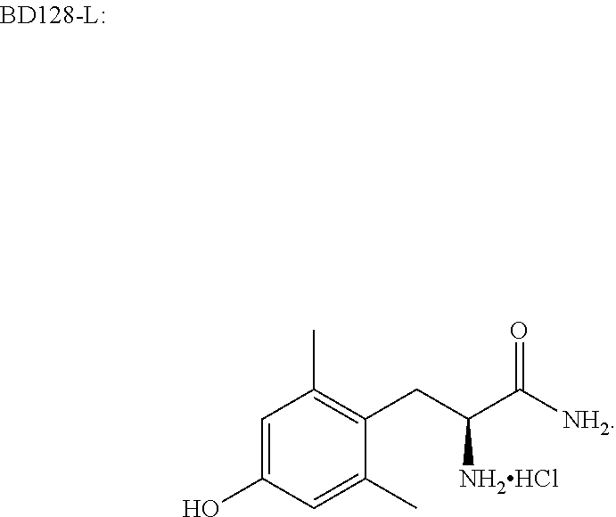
C1=C(O)C=C(C)C(CC(C([NH2])=O)[NH2HCl])=C1C
